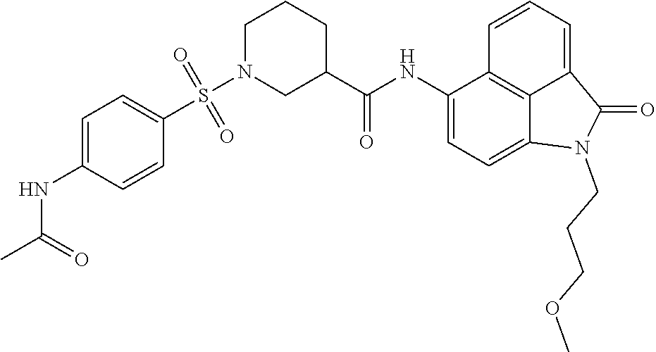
C1(NC(=O)C2CN(S(C3=CC=C(NC(C)=O)C=C3)(=O)=O)CCC2)=CC=C2C3=C1C=CC=C3C(=O)N2CCCOC
